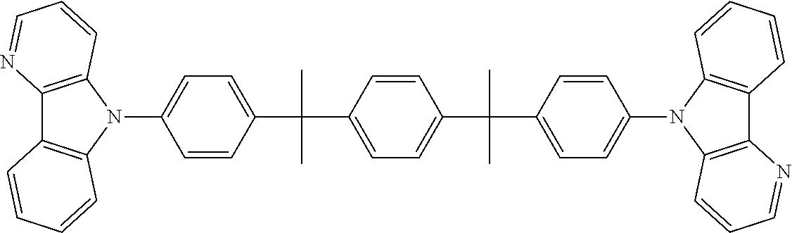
C12=C(N(C3=CC=C(C(C)(C4=CC=C(C(C5=CC=C(N6C7=C(C8=C6C=CC=N8)C=CC=C7)C=C5)(C)C)C=C4)C)C=C3)C3=C1C=CC=C3)C=CC=N2
